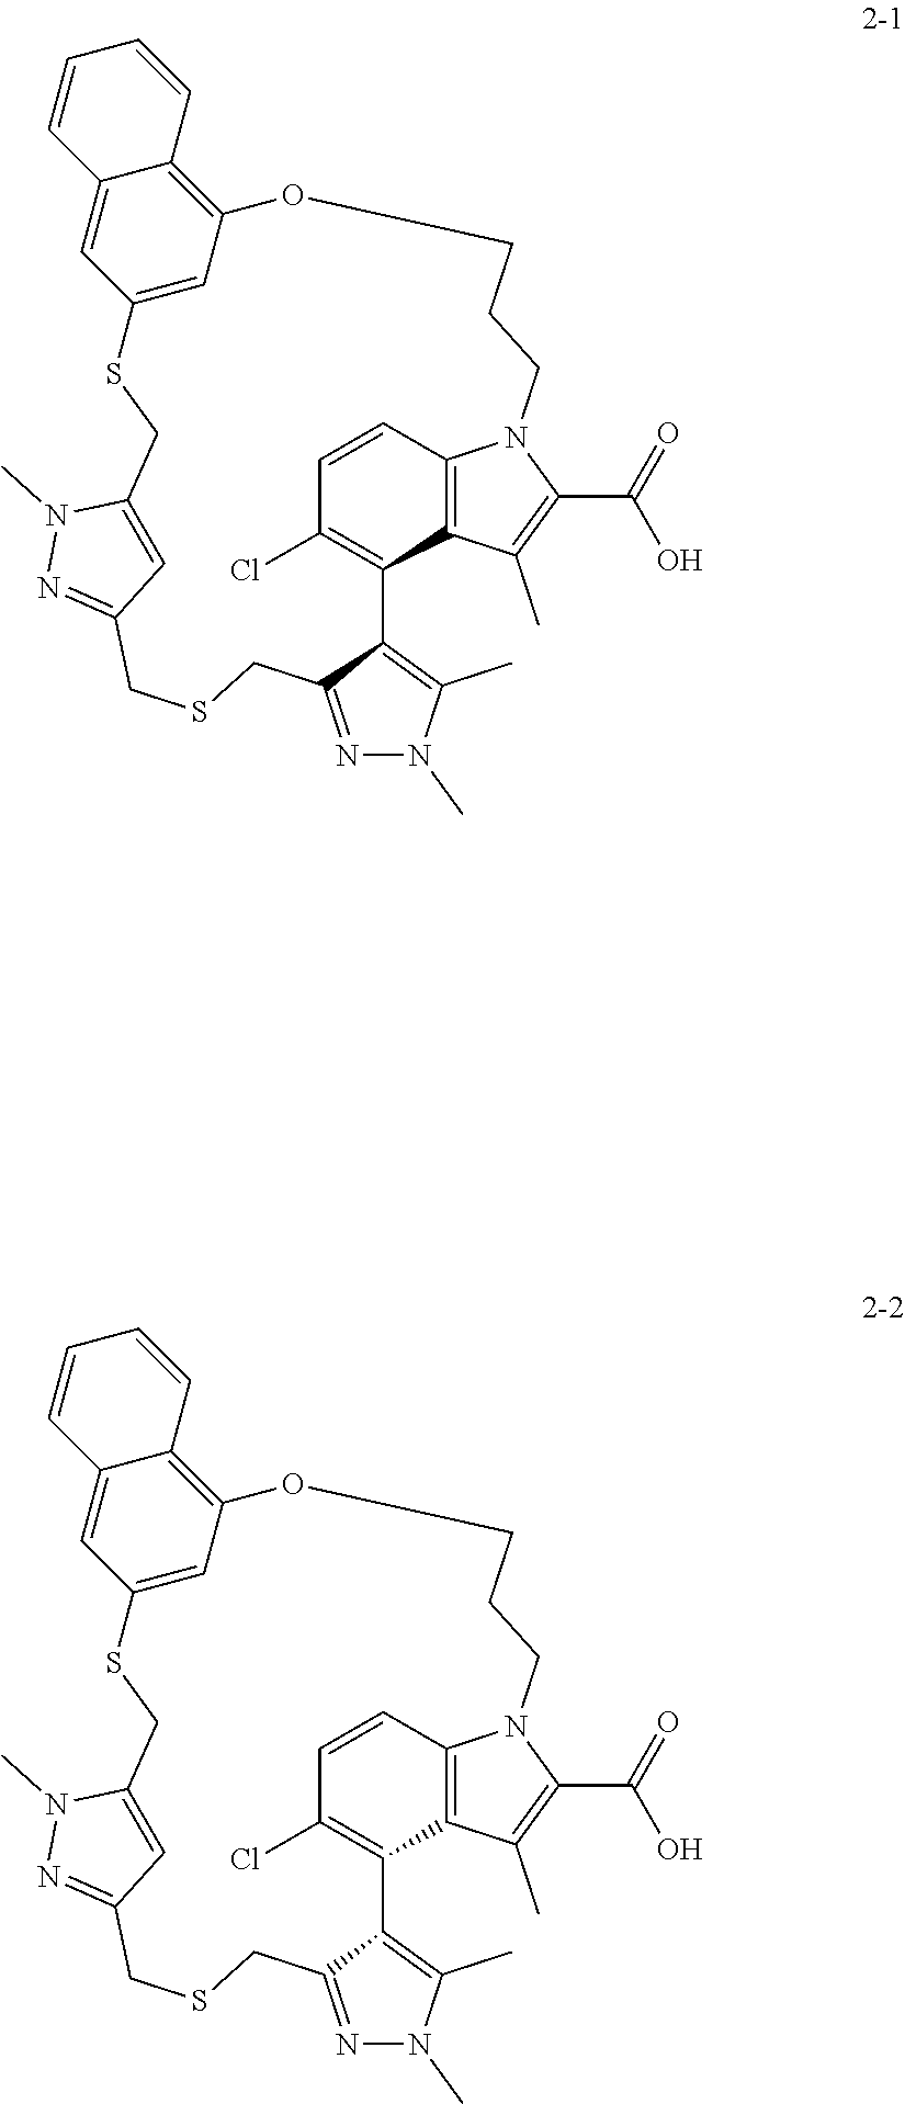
C12=C3C=CC(Cl)=C1C1=C(C)N(C)N=C1CSCC1=NN(C)C(=C1)CSC1=CC(=C4C(=C1)C=CC=C4)OCCCN3C(C(=O)O)=C2C.C12=C3C=CC(Cl)=C1C1=C(C)N(C)N=C1CSCC1=NN(C)C(=C1)CSC1=CC(=C4C(=C1)C=CC=C4)OCCCN3C(C(=O)O)=C2C
